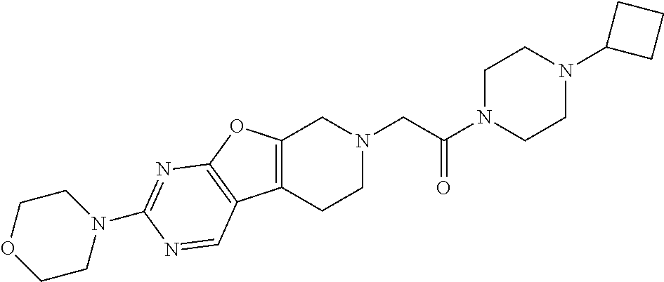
C1N(C(CN2CC3=C(CC2)C2=C(O3)N=C(N3CCOCC3)N=C2)=O)CCN(C2CCC2)C1
